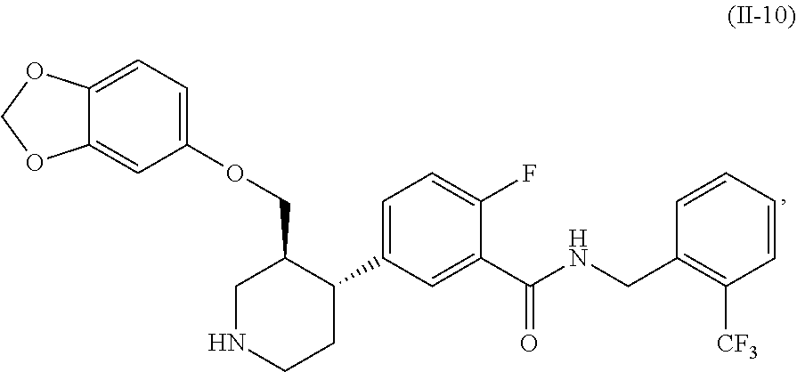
C12=CC=C(OCC3CNCCC3C3=CC=C(F)C(C(NCC4=C([CF3])C=CC=C4)=O)=C3)C=C1OCO2
